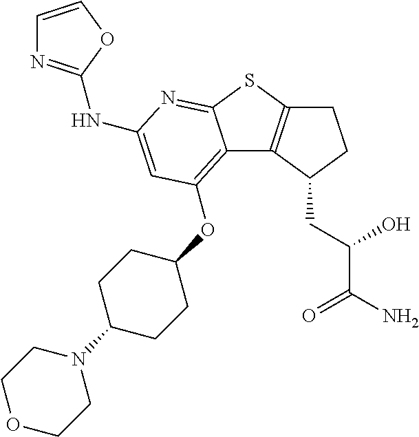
C1C2=C(C(CC(C(N)=O)O)C1)C1=C(OC3CCC(N4CCOCC4)CC3)C=C(NC3=NC=CO3)N=C1S2
